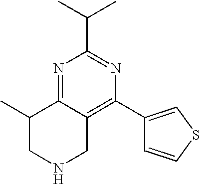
N1=C2C(=C(C3=CSC=C3)N=C1C(C)C)CNCC2C
